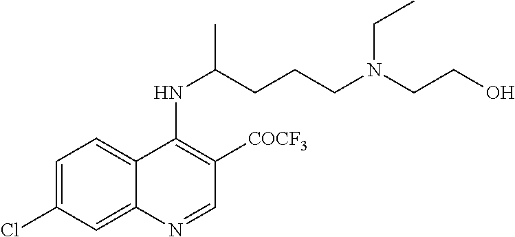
C1=C(Cl)C=C2C(=C1)C(NC(CCCN(CCO)CC)C)=C([COCF3])C=N2
